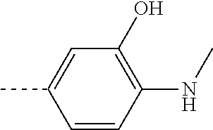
C1=CC(NC)=C(O)C=C1C
